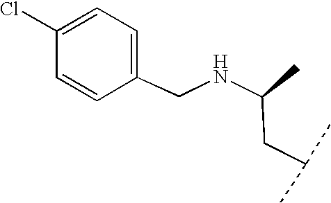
N(C(CC(C)C)C)CC1=CC=C(Cl)C=C1
